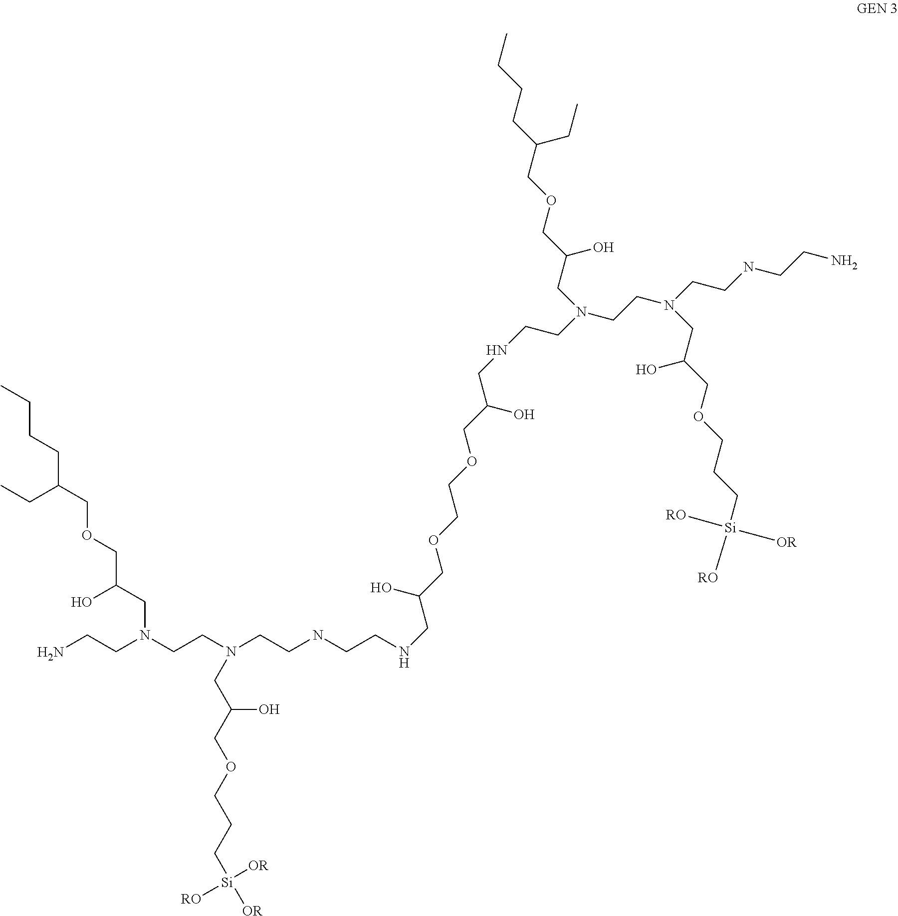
NCCN(CCN(CCNCCNCC(O)COCCOCC(CNCCN(CCN(CCNCCN)CC(COCCC[Si]([RO])([RO])[OR])O)CC(COCC(CCCC)CC)O)O)CC(COCCC[Si]([OR])([OR])[RO])O)CC(O)COCC(CC)CCCC
